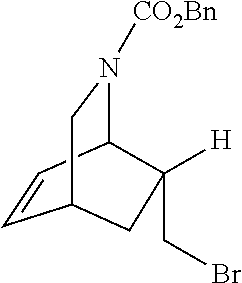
C1=CC2N([CO2Bn])CC1CC2([H])CBr
